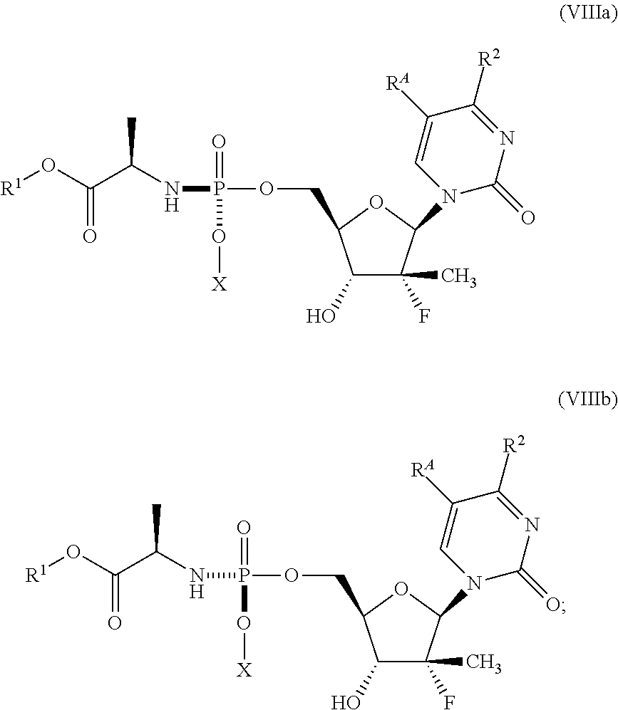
C1(O)C(F)(C)C(N2C(=O)N=C([R2])C([RA])=C2)OC1COP(NC(C(O[R1])=O)C)(=O)O[X].C1(O)C(F)(C)C(N2C(=O)N=C([R2])C([RA])=C2)OC1COP(NC(C(O[R1])=O)C)(=O)O[X]
